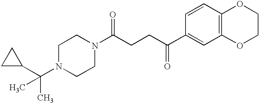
C1N(C(C2CC2)(C)C)CCN(C(CCC(C2=CC3=C(C=C2)OCCO3)=O)=O)C1
